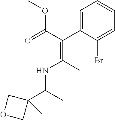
C1(C(NC(=C(C(OC)=O)C2=CC=CC=C2Br)C)C)(C)COC1
